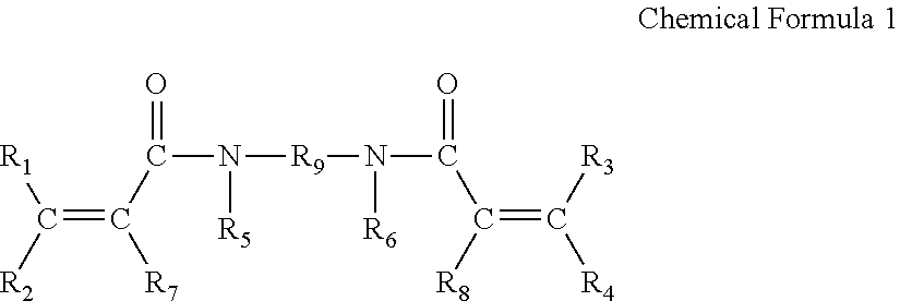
C(=C(C(N([R5])[R9]N(C(C(=C([R3])[R4])[R8])=O)[R6])=O)[R7])([R1])[R2]
